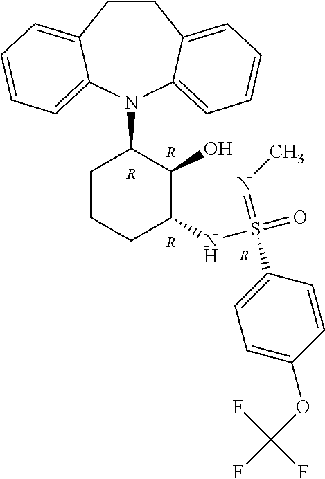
[R].C1CC2=CC=CC=C2N(C2CCCC(NS(C3=CC=C(OC(F)(F)F)C=C3)(=NC)=O)C2O)C2=CC=CC=C12.[R].[R].[R]
